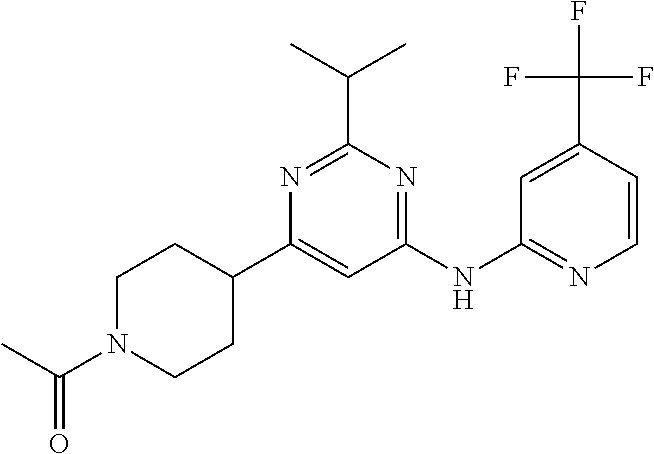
C1(C2CCN(C(C)=O)CC2)=CC(NC2=NC=CC(C(F)(F)F)=C2)=NC(C(C)C)=N1
